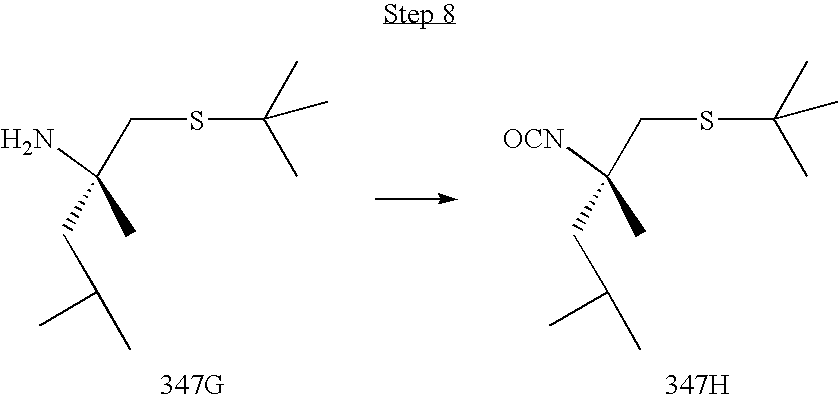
[347H].C(C(C)C)C(C)([OCN])CSC(C)(C)C.[347G].C(C(C)C)C(C)(N)CSC(C)(C)C
